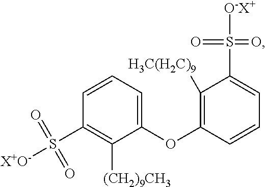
C1([H3C(H2C)9])=C(OC2=CC=CC(S([X+O-])(=O)=O)=C2[(CH2)9CH3])C=CC=C1S([O-X+])(=O)=O
